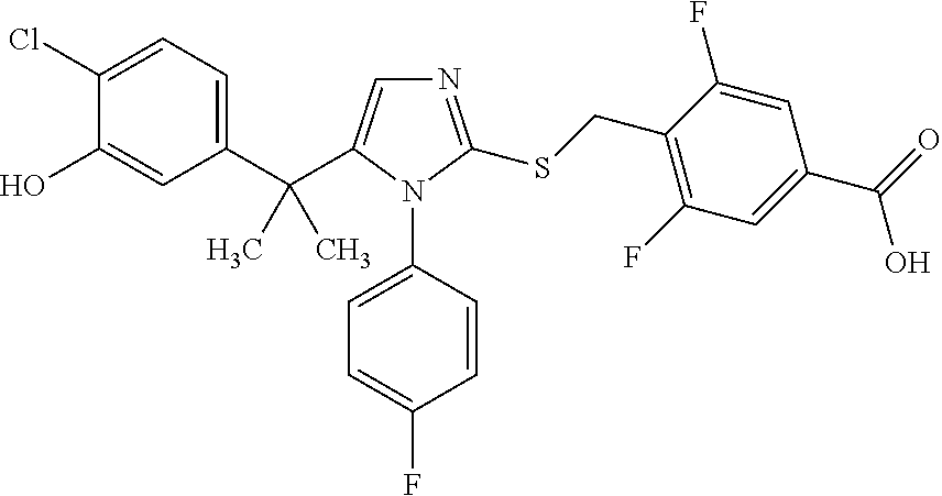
C1(C(C)(C)C2=CN=C(SCC3=C(F)C=C(C(=O)O)C=C3F)N2C2=CC=C(F)C=C2)=CC=C(Cl)C(O)=C1
